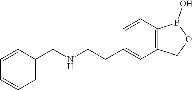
C1=CC=C(CNCCC2=CC3=C(C=C2)B(O)OC3)C=C1
